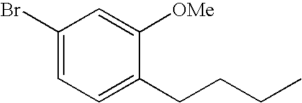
C1(Br)=CC=C(CCCC)C([OMe])=C1
